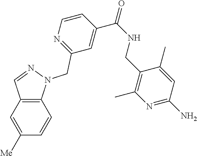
C12=C(C=C([Me])C=C1)C=NN2CC1=NC=CC(C(NCC2=C(C)N=C(N)C=C2C)=O)=C1
